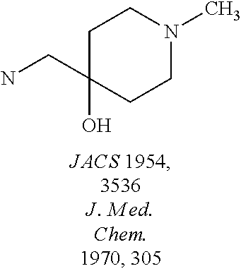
C1C(CN)(O)CCN(C)C1
